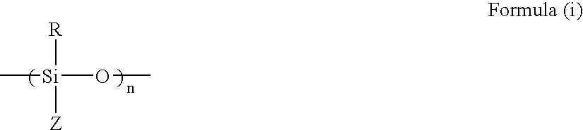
C[Si](OC)([R])[Z]
